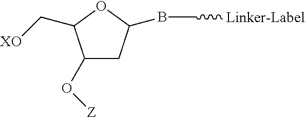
C1(O[Z])CC(BC[Linker-Label])OC1C[XO]
